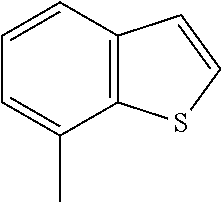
C12=C(SC=C1)C(C)=CC=C2
